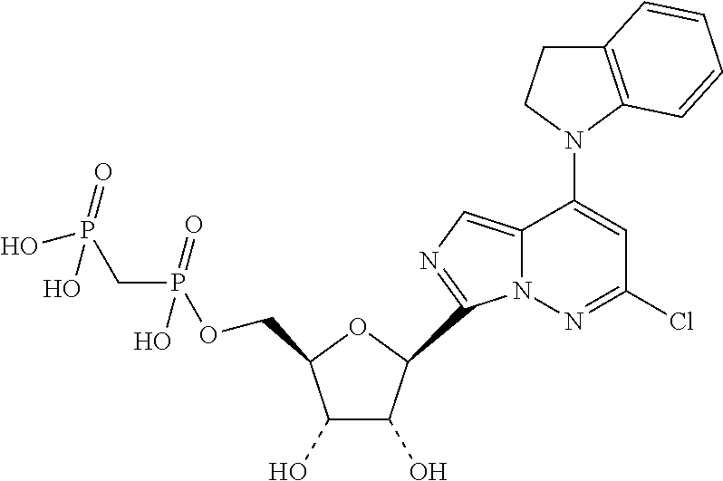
C1(O)C(O)C(C2=NC=C3N2N=C(Cl)C=C3N2CCC3=C2C=CC=C3)OC1COP(CP(O)(=O)O)(=O)O
